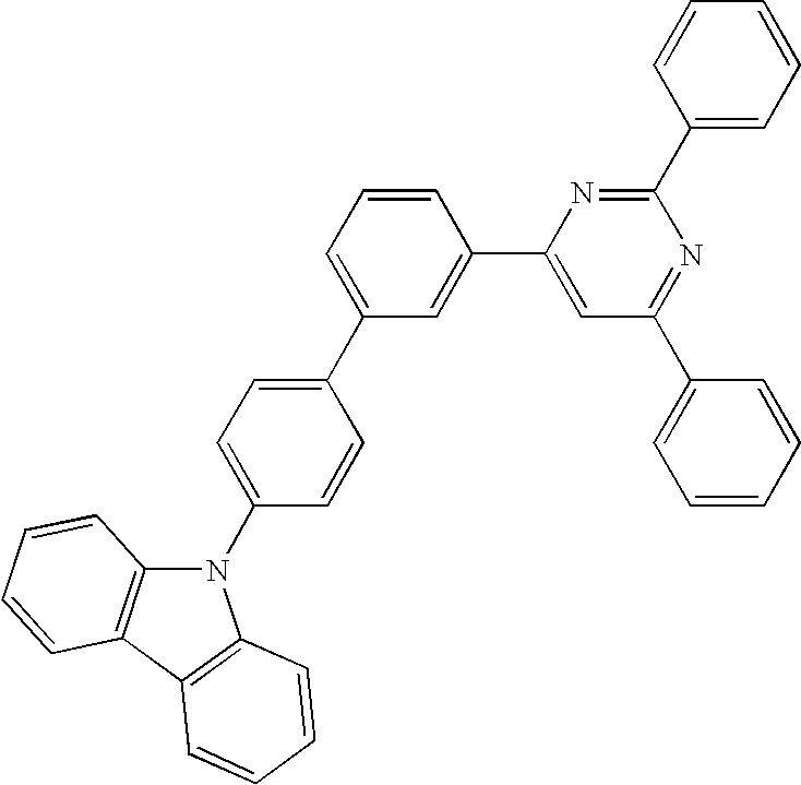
C1(C2=NC(C3=CC(C4=CC=C(N5C6=C(C7=C5C=CC=C7)C=CC=C6)C=C4)=CC=C3)=CC(C3=CC=CC=C3)=N2)=CC=CC=C1
